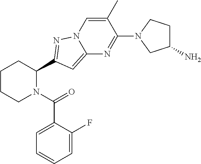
C1CCN(C(=O)C2=CC=CC=C2F)C(C2=NN3C=C(C)C(N4CC(N)CC4)=NC3=C2)C1
